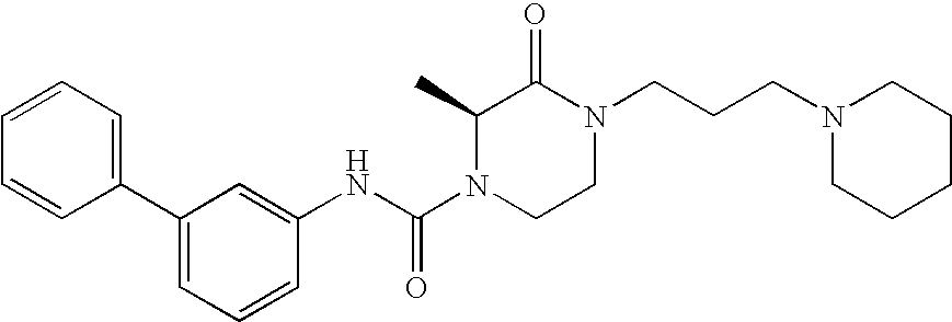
C1(C2=CC=CC(NC(=O)N3CCN(CCCN4CCCCC4)C(=O)C3C)=C2)=CC=CC=C1
